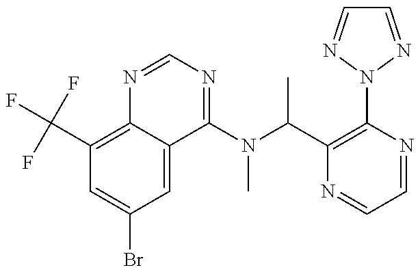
C1(C(F)(F)F)=C2C(=CC(Br)=C1)C(N(C(C1=C(N3N=CC=N3)N=CC=N1)C)C)=NC=N2
